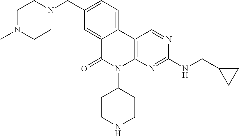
C1(CN2CCN(C)CC2)=CC=C2C(=C1)C(=O)N(C1CCNCC1)C1=C2C=NC(NCC2CC2)=N1
